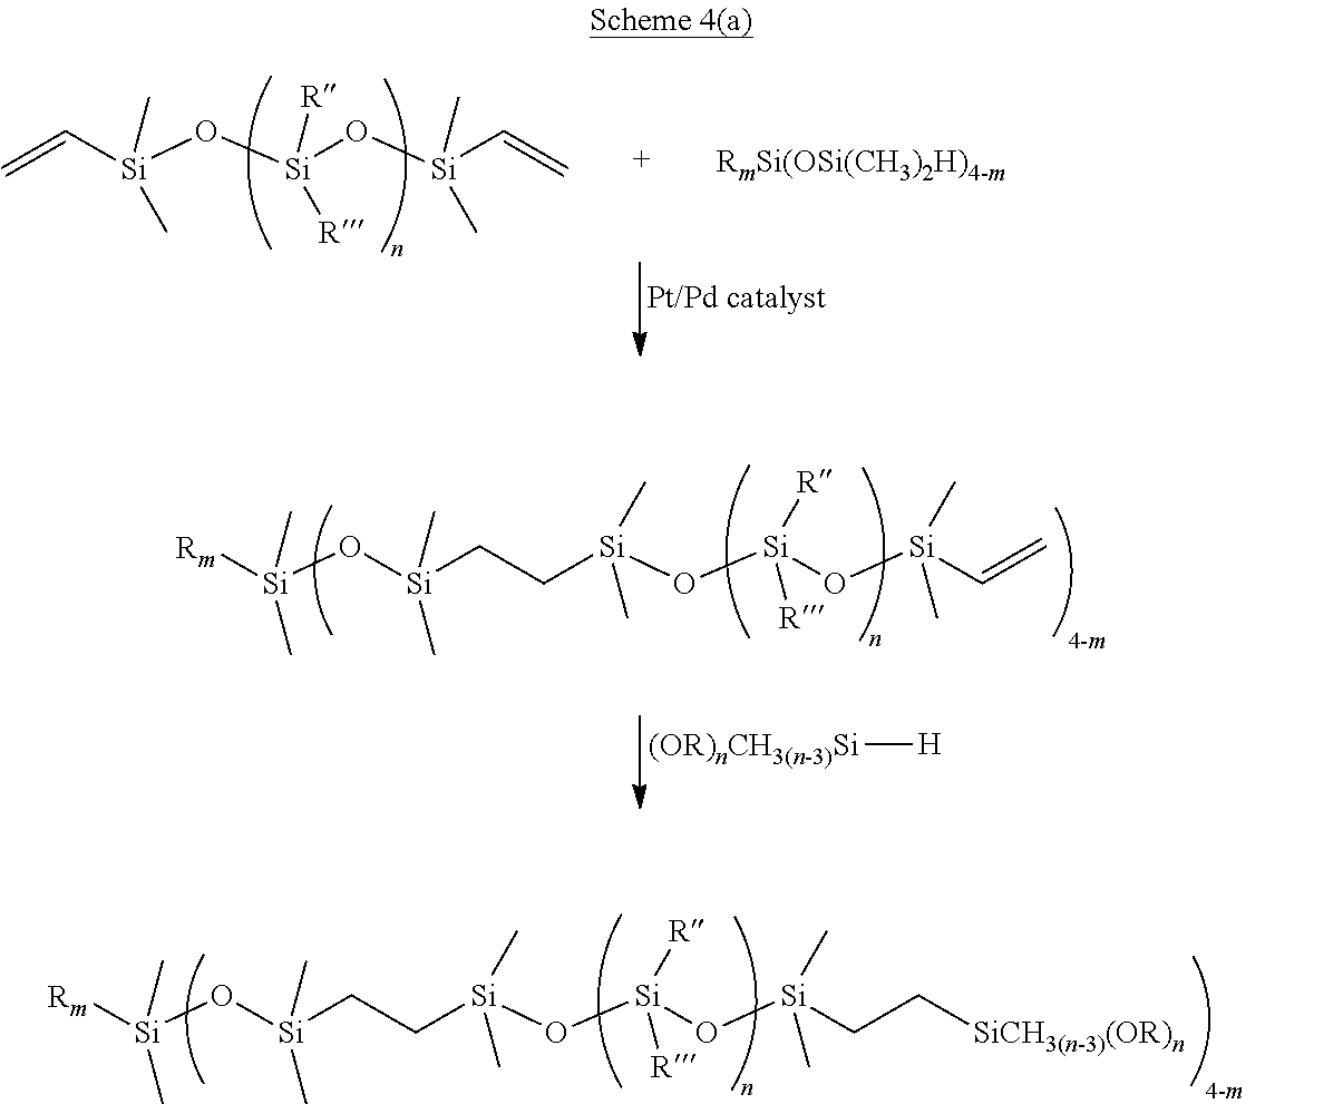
[Si](O[Si](O[Si](CC[SiCH3(n-3)(OR)n])(C)C)([R])[R])(C)(C)CC[Si](O[Si]([Rm])(C)C)(C)C.[Si](O[Si](O[Si](C=C)(C)C)([R])[R])(C)(C)C=C.[RmSi(OSi(CH3)2H)4-m].[Si](O[Si](O[Si](C=C)(C)C)([R])[R])(C)(C)CC[Si](O[Si]([Rm])(C)C)(C)C.[(OR)nCH3(n-3)Si][H]
